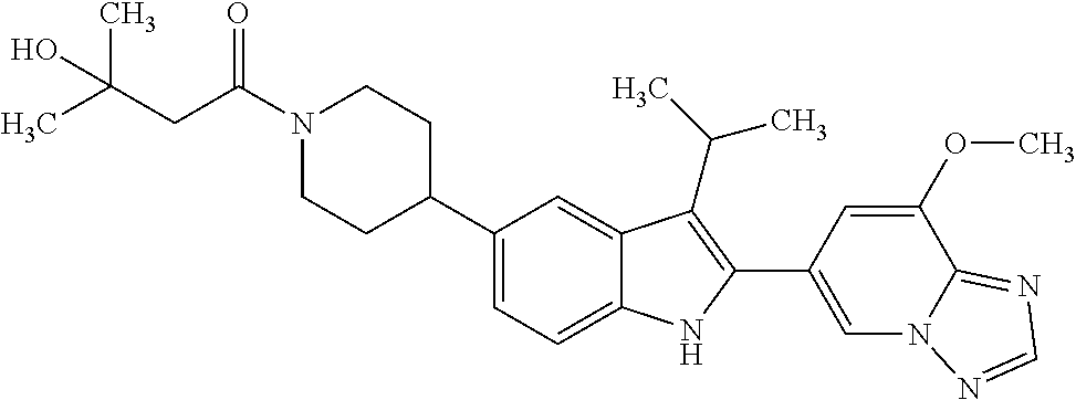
C(N1CCC(C2=CC=C3C(=C2)C(C(C)C)=C(C2=CN4C(=NC=N4)C(OC)=C2)N3)CC1)(=O)CC(C)(C)O
